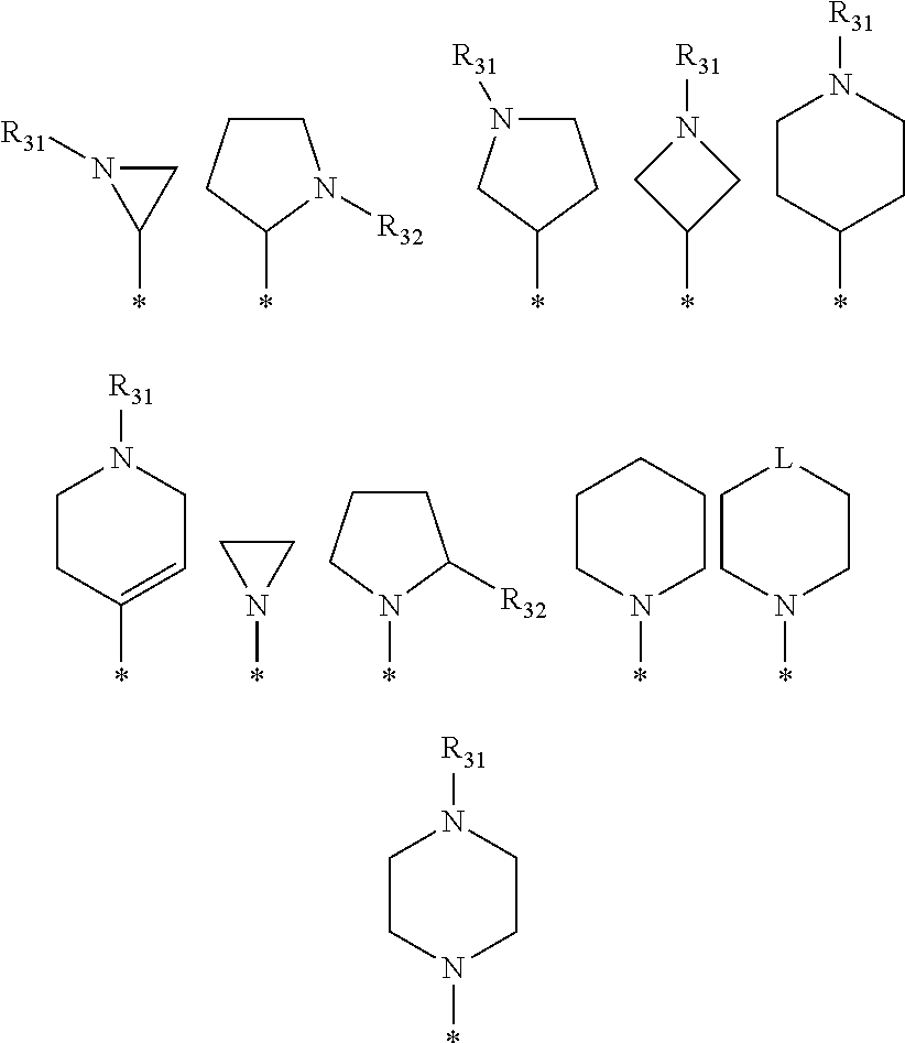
C1N([R31])C1*.C1(*)N([R32])CCC1.C1(*)CCN([R31])C1.C1(*)CN([R31])C1.C1(*)CCN([R31])CC1.C1(*)=CCN([R31])CC1.N1(*)CC1.N1(*)C([R32])CCC1.N1(*)CCCCC1.N1(*)CC[L]CC1.N1(*)CCN([R31])CC1
